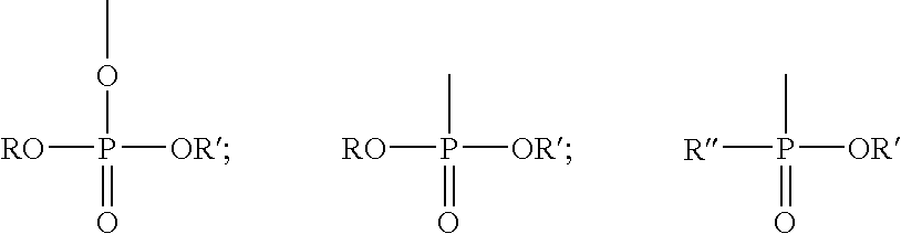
[RO]P(OC)([OR])=O.[RO]P(C)([OR])=O.[R]P(C)([OR])=O
